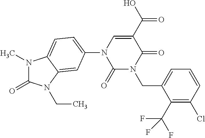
N1(C)C(=O)N(CC)C2=CC(N3C(=O)N(CC4=CC=CC(Cl)=C4C(F)(F)F)C(=O)C(C(=O)O)=C3)=CC=C12
